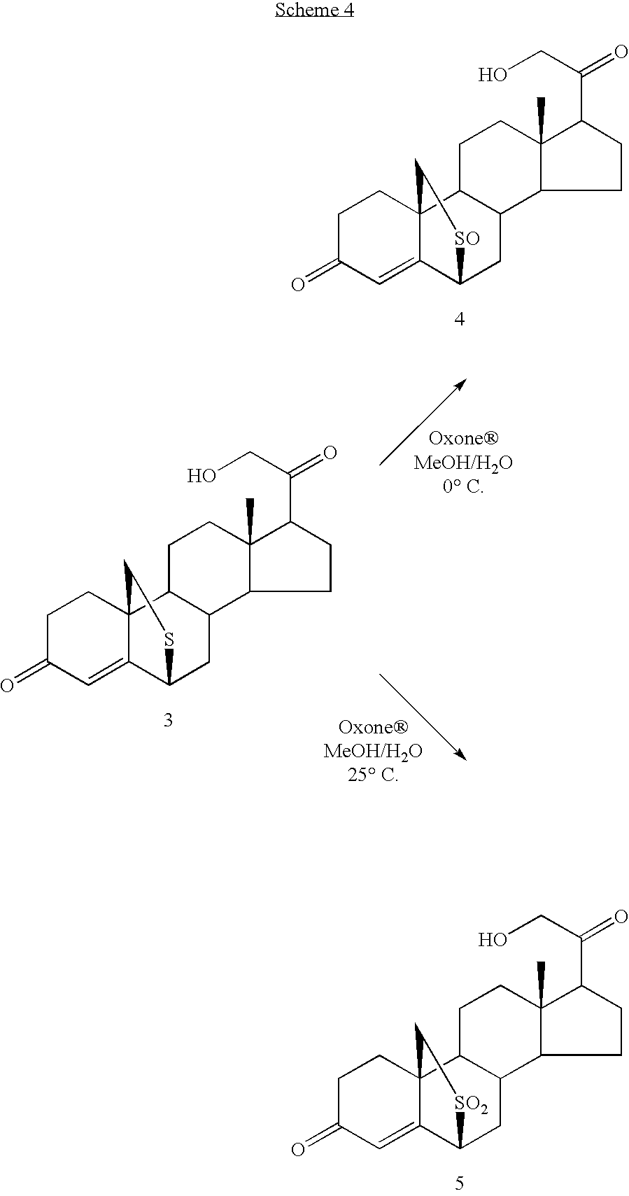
C1C(=O)C=C2C3(C1)C1C(CC2[SO]C3)C2C(C)(CC1)C(C(CO)=O)CC2.C1C(=O)C=C2C3(C1)C1C(CC2SC3)C2C(C)(CC1)C(C(CO)=O)CC2.C1C(=O)C=C2C3(C1)C1C(CC2[SO2]C3)C2C(C)(CC1)C(C(CO)=O)CC2
